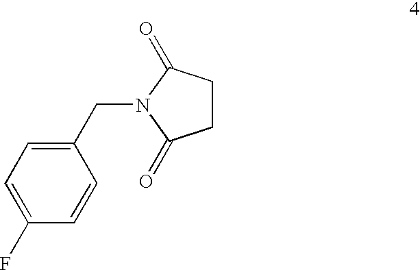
C1(CN2C(=O)CCC2=O)=CC=C(F)C=C1
